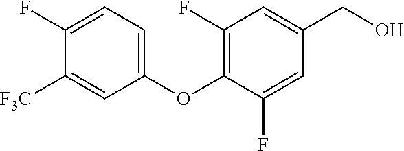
C1(OC2=C(F)C=C(CO)C=C2F)=CC=C(F)C([F3C])=C1
